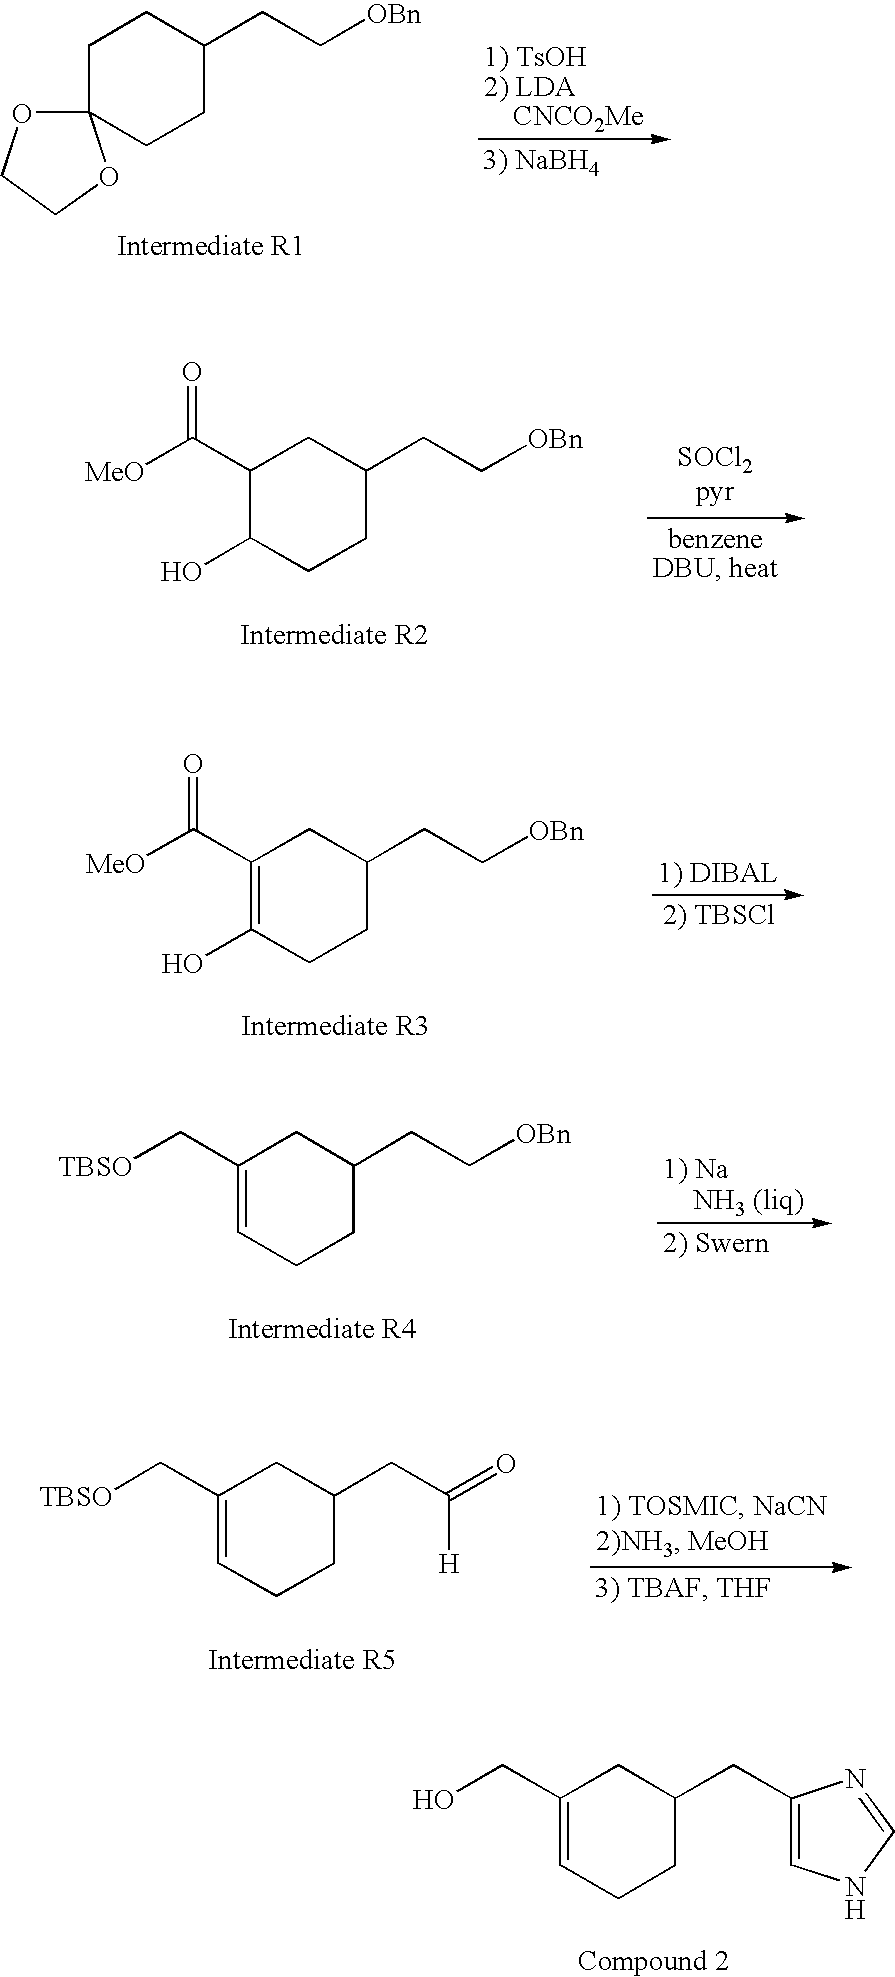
C1C2(CCC(CC[OBn])C1)OCCO2.[MeO]C(C1C(O)CCC(CC[OBn])C1)=O.[MeO]C(C1=C(O)CCC(CC[OBn])C1)=O.[TBSO]CC1=CCCC(CC[OBn])C1.[TBSO]CC1=CCCC(CC(=O)[H])C1.OCC1=CCCC(CC2=CNC=N2)C1
